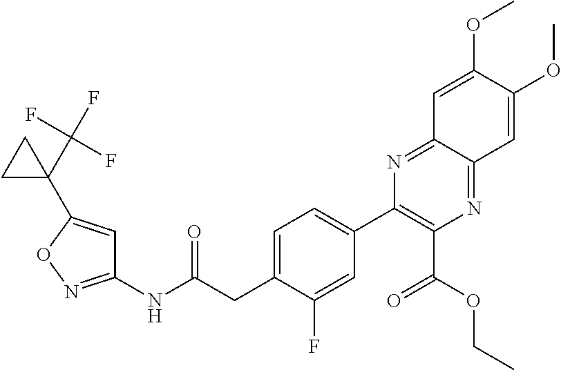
C1(NC(CC2=CC=C(C3=C(C(OCC)=O)N=C4C(=N3)C=C(OC)C(OC)=C4)C=C2F)=O)=NOC(C2(C(F)(F)F)CC2)=C1
